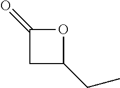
C1C(CC)OC1=O
